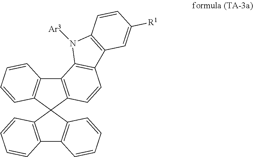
C12=C(C3(C4=C1C=CC=C4)C1=C(C4=C3C=CC=C4)C3=C(C=C1)C1=C(N3[Ar3])C=CC([R1])=C1)C=CC=C2
